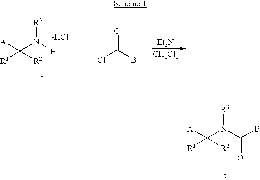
ClC(B)=O.[CH2Cl2].I.[R1]C([R2])([A])N([H])[R3].[Cl-].[R1]C([R2])([A])N(C(B)=O)[R3]
